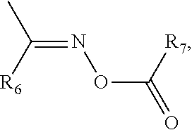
C(=NOC(=O)[R7])([R6])C
